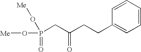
C1=CC=CC(CCC(CP(O[Me])(O[Me])=O)=O)=C1
